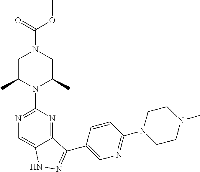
C(N1CC(C)N(C2=NC=C3C(=N2)C(C2=CN=C(N4CCN(C)CC4)C=C2)=NN3)C(C)C1)(=O)OC
